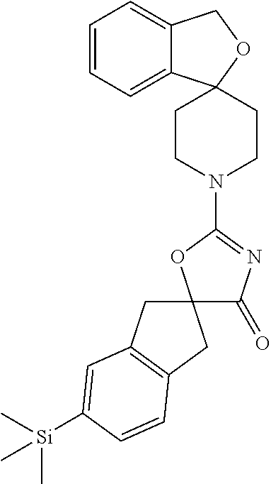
C1=CC=C2C(=C1)COC21CCN(C2=NC(=O)C3(O2)CC2=C(C3)C=CC([Si](C)(C)C)=C2)CC1
